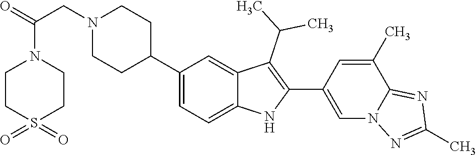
C1(C2CCN(CC(N3CCS(=O)(=O)CC3)=O)CC2)=CC=C2C(=C1)C(C(C)C)=C(C1=CN3C(=NC(C)=N3)C(C)=C1)N2
